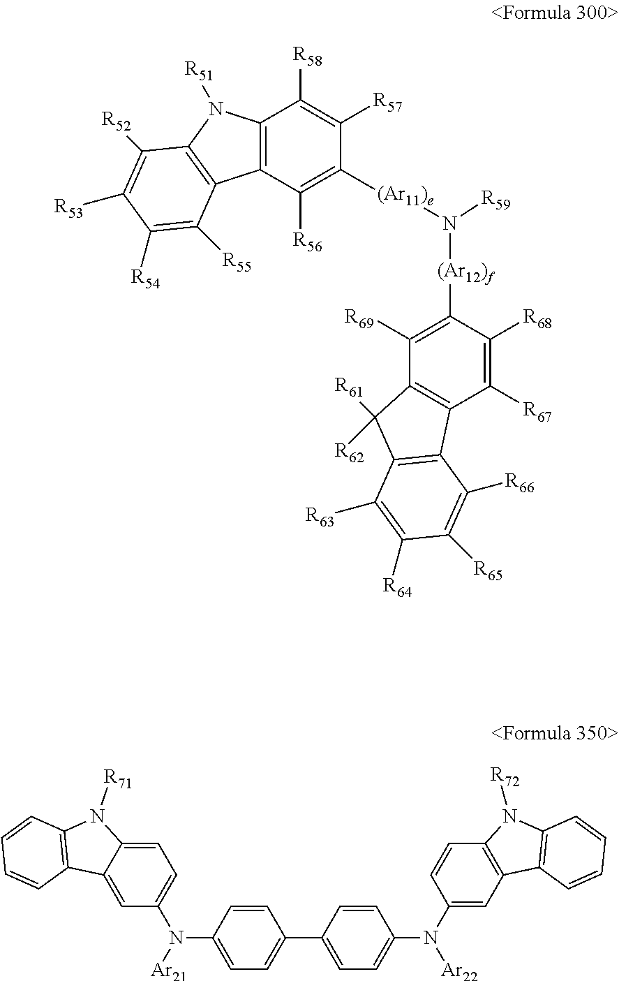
C12=C(C([R56])=C([(Ar11)e]N([(Ar12)f]C3=C([R69])C4=C(C([R67])=C3[R68])C3=C(C4([R61])[R62])C([R63])=C([R64])C([R65])=C3[R66])[R59])C([R57])=C1[R58])C1=C(N2[R51])C([R52])=C([R53])C([R54])=C1[R55].C1=C2C(=CC(N(C3=CC=C(C4=CC=C(N(C5=CC6=C(C=C5)N([R72])C5=C6C=CC=C5)[Ar22])C=C4)C=C3)[Ar21])=C1)C1=C(N2[R71])C=CC=C1
